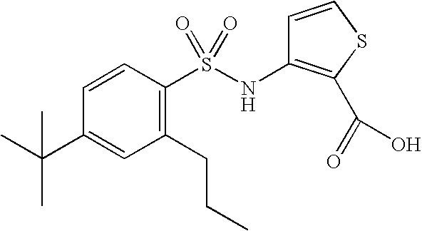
C1=CC(S(NC2=C(C(=O)O)SC=C2)(=O)=O)=C(CCC)C=C1C(C)(C)C
